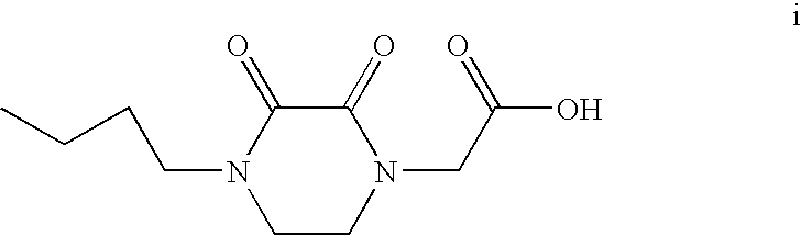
C1CN(CC(=O)O)C(=O)C(=O)N1CCCC
